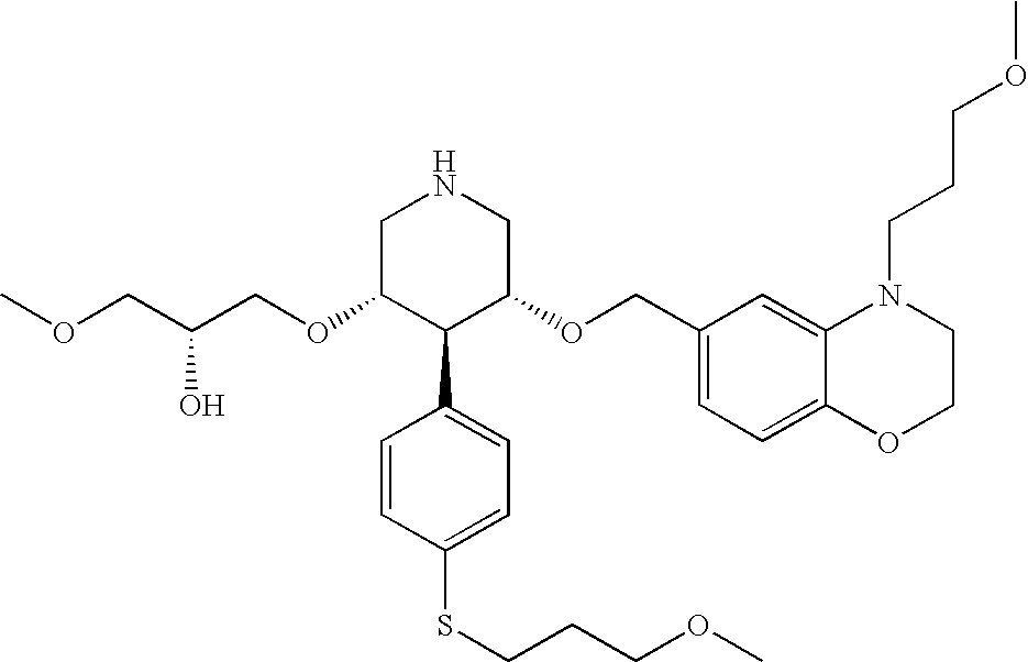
C(C(COC1C(C2=CC=C(SCCCOC)C=C2)C(OCC2=CC=C3C(=C2)N(CCCOC)CCO3)CNC1)O)OC
